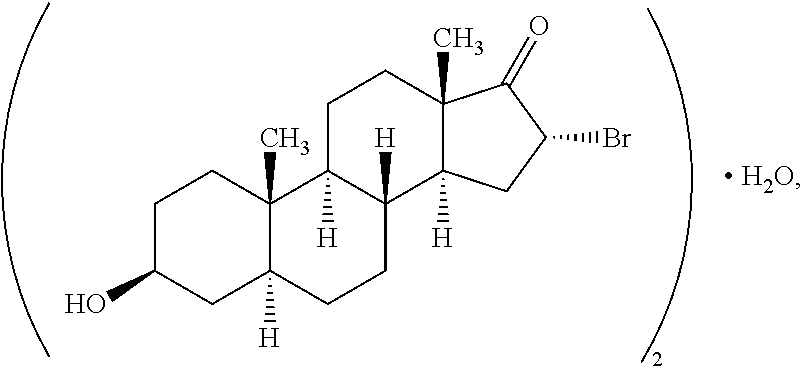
C1C(O)CC2([H])C(C)(C1)C1([H])C([H])(CC2)C2([H])C(C)(CC1)C(=O)C(Br)C2
